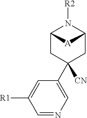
C12CC([CN])(C3=CN=CC([R1])=C3)CC(N1[R2])[A]2
